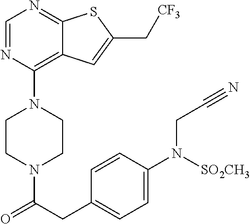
C1CN(C(CC2=CC=C(N([SO2CH3])CC#N)C=C2)=O)CCN1C1=C2C(=NC=N1)SC(C[CF3])=C2
